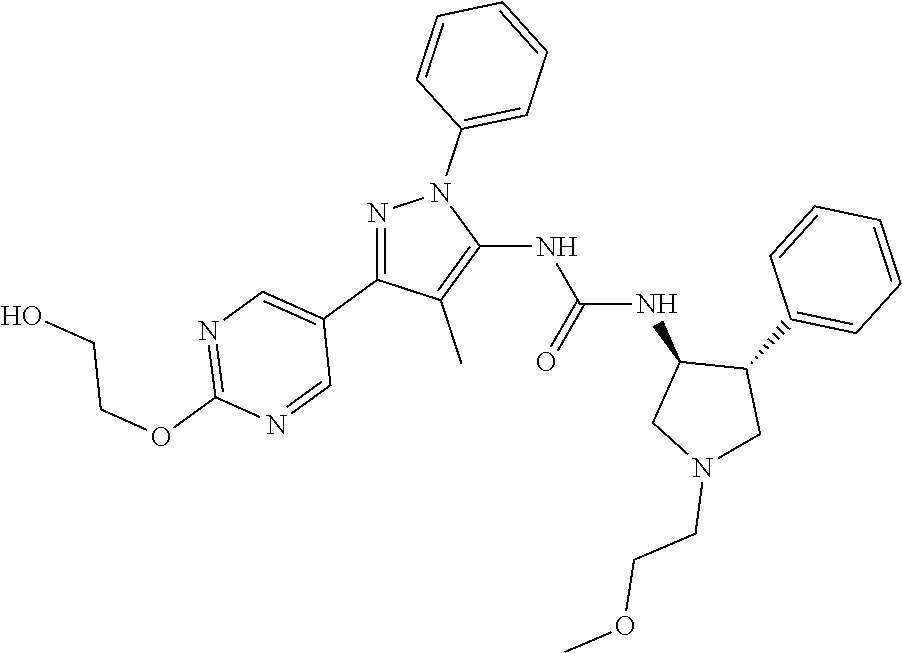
N1=C(C2=CN=C(OCCO)N=C2)C(C)=C(NC(NC2CN(CCOC)CC2C2=CC=CC=C2)=O)N1C1=CC=CC=C1
